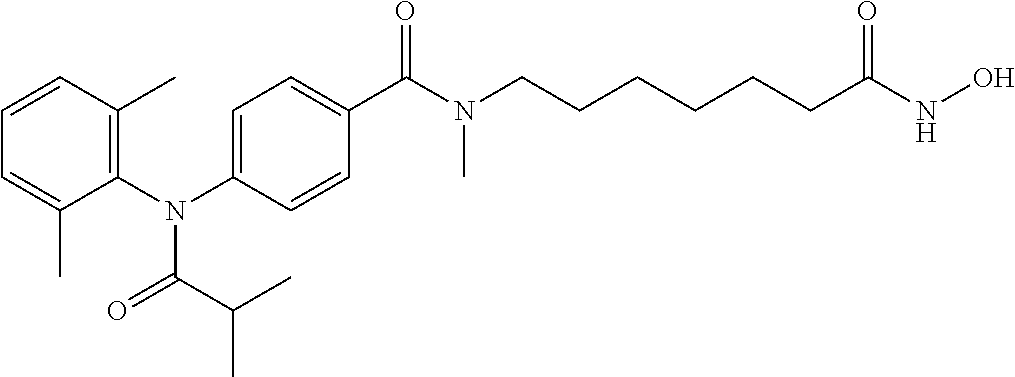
CC(C(=O)N(C1=C(C)C=CC=C1C)C1=CC=C(C(N(CCCCCCC(NO)=O)C)=O)C=C1)C
